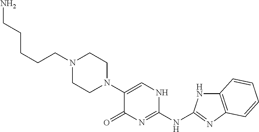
C(N1CCN(C2=CNC(NC3=NC4=C(N3)C=CC=C4)=NC2=O)CC1)CCCCN
